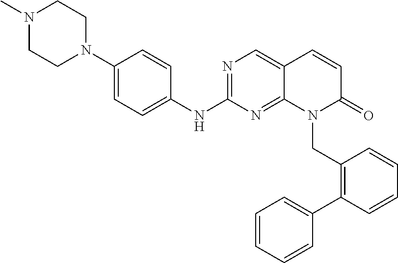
N1=C(NC2=CC=C(N3CCN(C)CC3)C=C2)N=C2C(=C1)C=CC(=O)N2CC1=C(C2=CC=CC=C2)C=CC=C1
